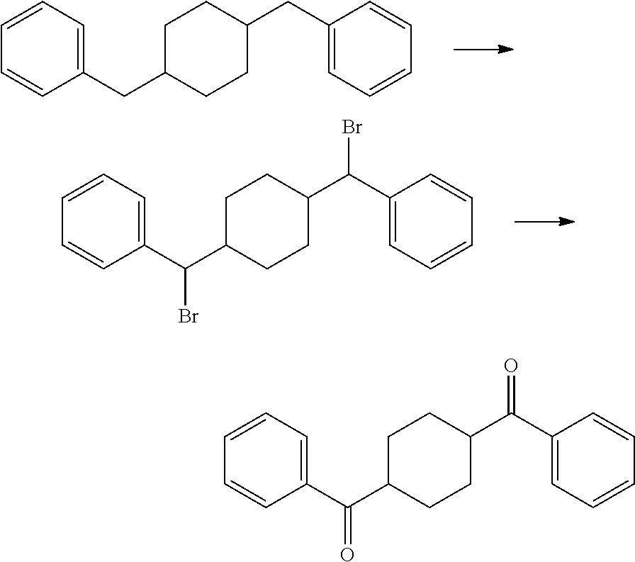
C1=CC=C(CC2CCC(CC3=CC=CC=C3)CC2)C=C1.C1=CC=C(C(C2CCC(C(C3=CC=CC=C3)Br)CC2)Br)C=C1.C1=CC=C(C(C2CCC(C(C3=CC=CC=C3)=O)CC2)=O)C=C1
